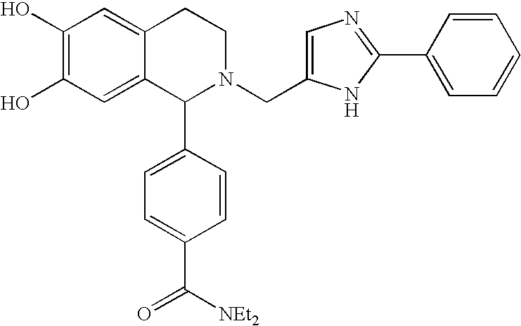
C1(O)=C(O)C=C2C(=C1)CCN(CC1=CN=C(C3=CC=CC=C3)N1)C2C1=CC=C(C([NEt2])=O)C=C1
